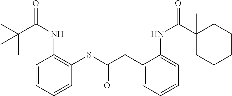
CC(C(NC1=C(SC(CC2=CC=CC=C2NC(=O)C2(C)CCCCC2)=O)C=CC=C1)=O)(C)C
